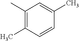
C1(C)=C(C)C=CC(C)=C1
